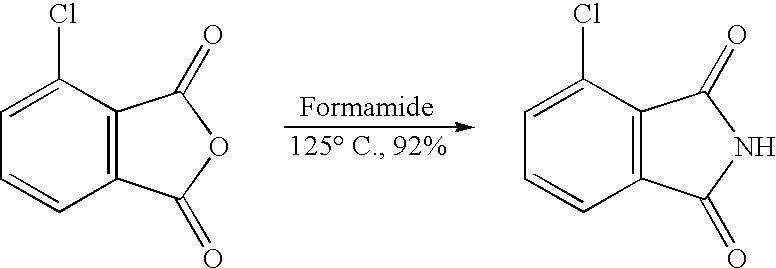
C1=C(Cl)C2=C(C=C1)C(=O)OC2=O.C1=C(Cl)C2=C(C=C1)C(=O)NC2=O
